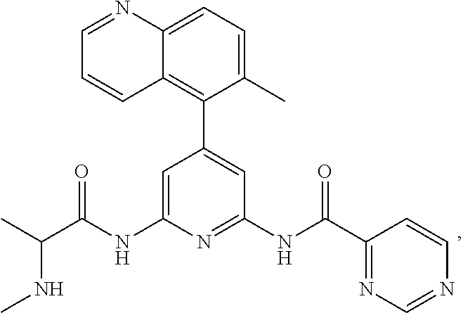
C1=C(NC(C(C)NC)=O)N=C(NC(=O)C2=NC=NC=C2)C=C1C1=C2C(=CC=C1C)N=CC=C2
